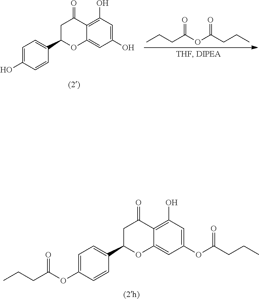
C1=C(OC(=O)CCC)C=CC(C2OC3=CC(OC(CCC)=O)=CC(O)=C3C(=O)C2)=C1.C1=C(O)C=CC(C2OC3=CC(O)=CC(O)=C3C(=O)C2)=C1.CCCC(OC(CCC)=O)=O
